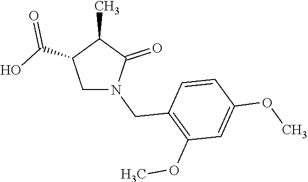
C1N(CC2=C(OC)C=C(OC)C=C2)C(=O)C(C)C1C(O)=O
